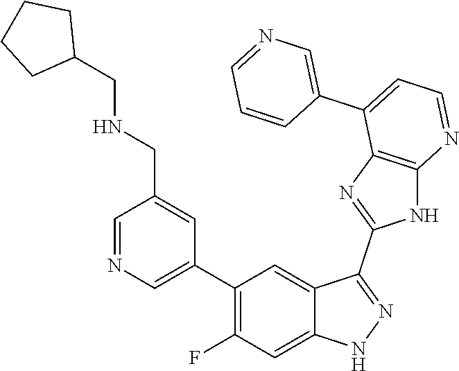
C1=NC=C(C2=C(F)C=C3C(=C2)C(C2=NC4=C(N2)N=CC=C4C2=CN=CC=C2)=NN3)C=C1CNCC1CCCC1
